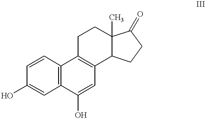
C1=CC2=C(C=C1O)C(O)=CC1=C2CCC2(C)C1CCC2=O
